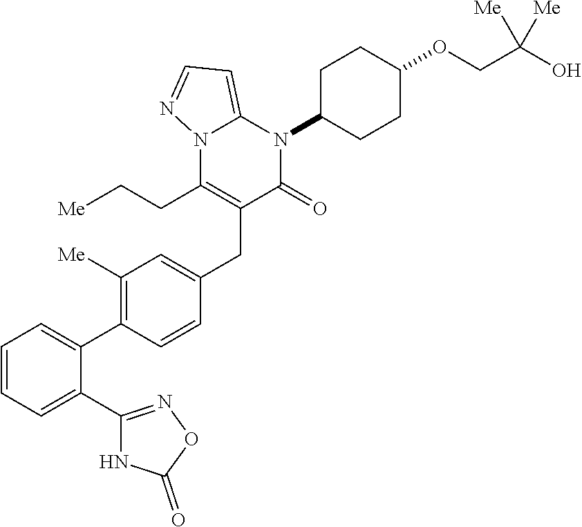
C1=C(C2=C([Me])C=C(CC3=C(CC[Me])N4C(=CC=N4)N(C4CCC(OCC(O)([Me])[Me])CC4)C3=O)C=C2)C(C2=NOC(=O)N2)=CC=C1
